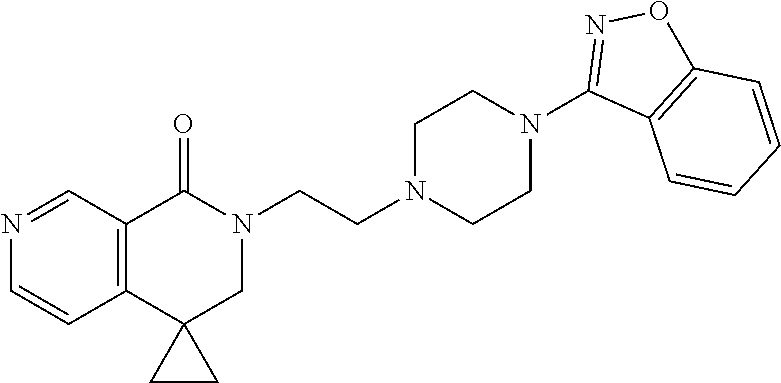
N1(CCN2CCN(C3=NOC4=C3C=CC=C4)CC2)C(=O)C2=C(C3(C1)CC3)C=CN=C2
